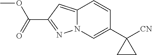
C(C1=NN2C(=C1)C=CC(C1([CN])CC1)=C2)(=O)OC
